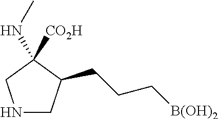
N1CC(CCC[B(OH)2])C([CO2H])(NC)C1
